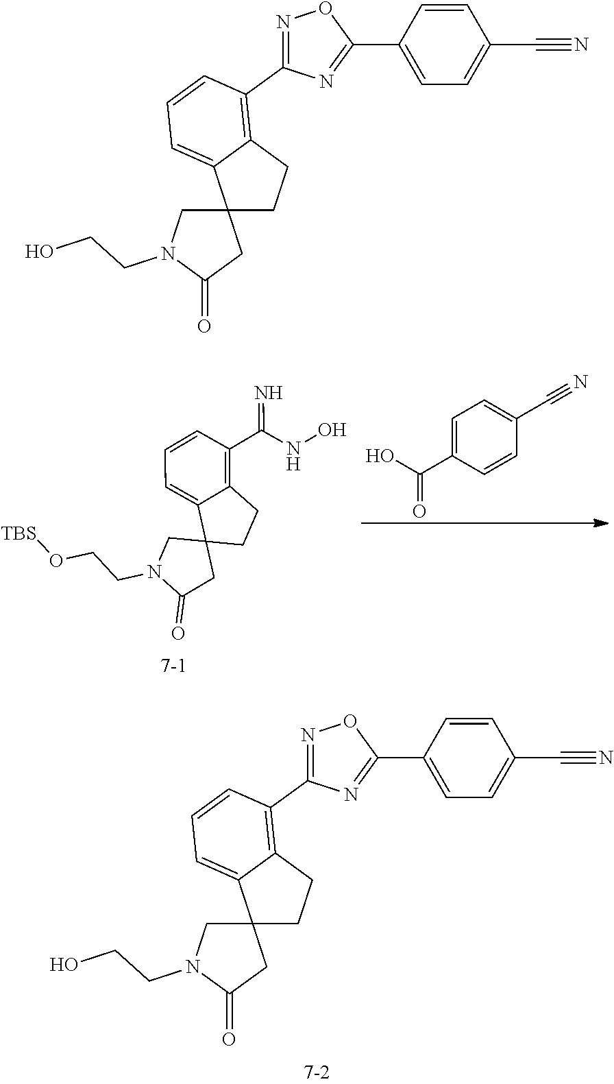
N1=C(C2=C3C(=CC=C2)C2(CC3)CN(CCO)C(=O)C2)N=C(C2=CC=C(C#N)C=C2)O1.C1(C(NO)=N)=C2C(=CC=C1)C1(CC2)CN(CCO[TBS])C(=O)C1.C1=C(C(O)=O)C=CC(C#N)=C1.N1=C(C2=C3C(=CC=C2)C2(CC3)CN(CCO)C(=O)C2)N=C(C2=CC=C(C#N)C=C2)O1
